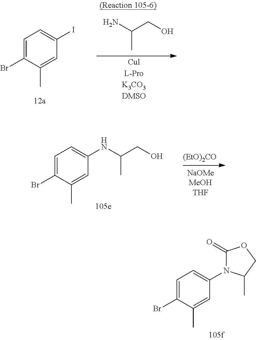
C1=C(Br)C(C)=CC(I)=C1.C(CO)(N)C.C1=C(Br)C(C)=CC(NC(CO)C)=C1.[(EtO)2CO].C1=C(Br)C(C)=CC(N2C(=O)OCC2C)=C1
